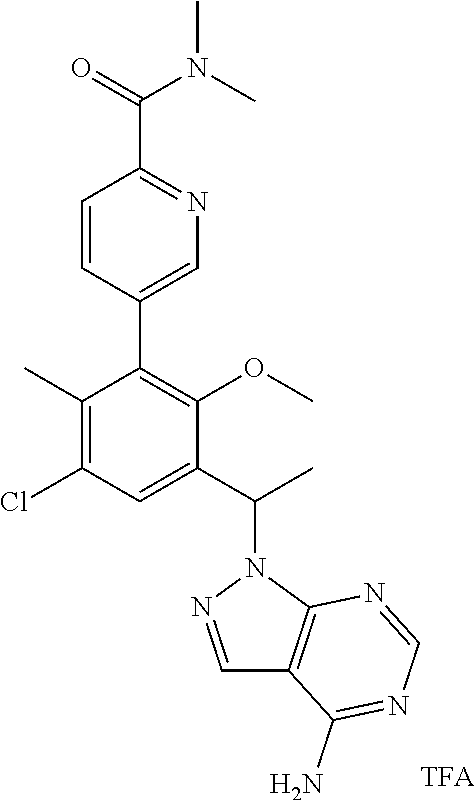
C(C1=NC=C(C2=C(OC)C(C(C)N3N=CC4=C3N=CN=C4N)=CC(Cl)=C2C)C=C1)(=O)N(C)C
